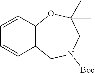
C1=CC2=C(C=C1)CN([Boc])CC(C)(C)O2
